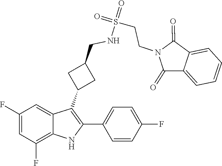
O=S(=O)(NCC1CC(C2=C(C3=CC=C(F)C=C3)NC3=C(F)C=C(F)C=C23)C1)CCN1C(=O)C2=CC=CC=C2C1=O
